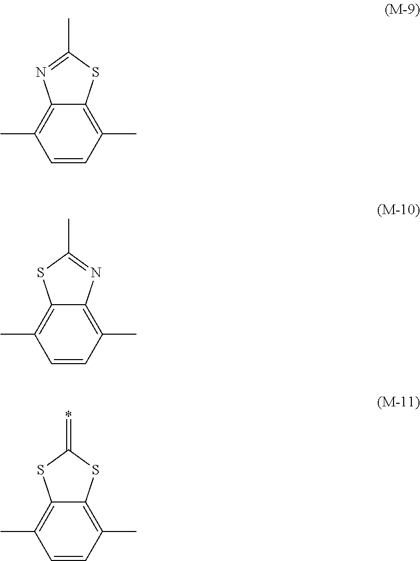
C1=CC(C)=C2C(=C1C)N=C(C)S2.C1=CC(C)=C2C(=C1C)SC(C)=N2.C1=CC(C)=C2C(=C1C)SC(=*)S2
